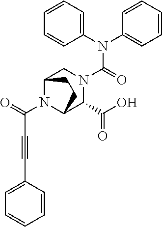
N(C(=O)N1CC2N(C(C#CC3=CC=CC=C3)=O)C(C1C(O)=O)CC2)(C1=CC=CC=C1)C1=CC=CC=C1
